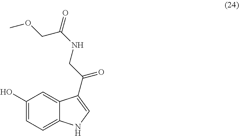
C1(O)=CC=C2C(=C1)C(C(CNC(=O)COC)=O)=CN2
